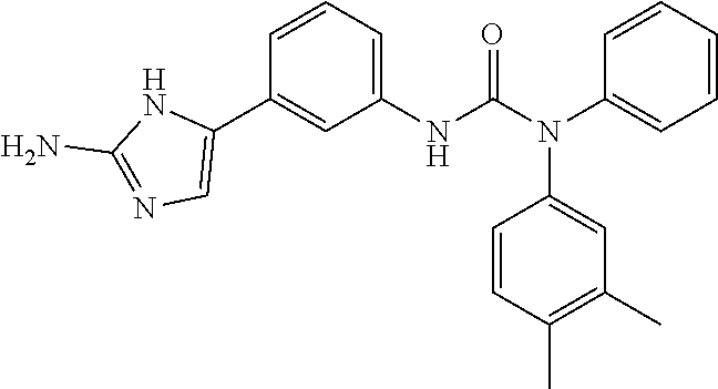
C1(NC(N(C2=CC(C)=C(C)C=C2)C2=CC=CC=C2)=O)=CC=CC(C2=CN=C(N)N2)=C1
